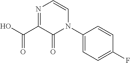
C1(N2C(=O)C(C(O)=O)=NC=C2)=CC=C(F)C=C1
